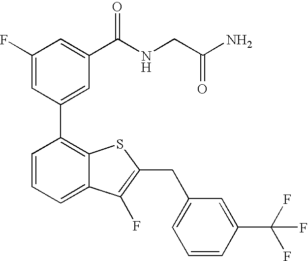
C1(F)=CC(C2=C3C(=CC=C2)C(F)=C(CC2=CC=CC(C(F)(F)F)=C2)S3)=CC(C(NCC(N)=O)=O)=C1
